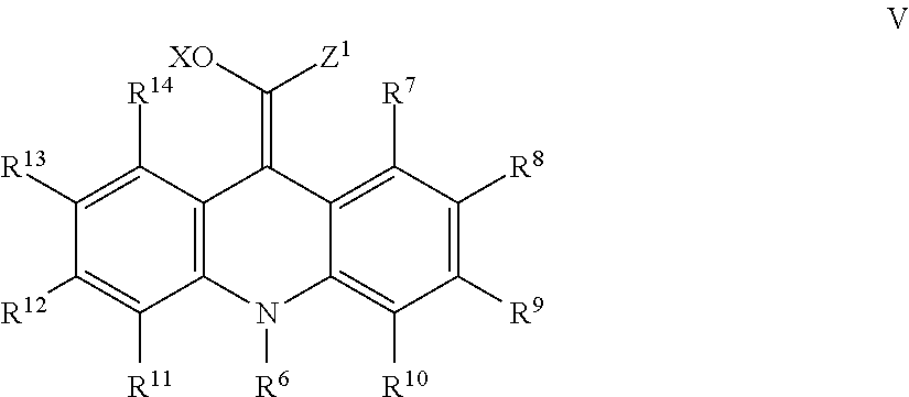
C12=C(C([R14])=C([R13])C([R12])=C1[R11])C(=C([XO])[Z1])C1=C([R7])C([R8])=C([R9])C([R10])=C1N2[R6]
